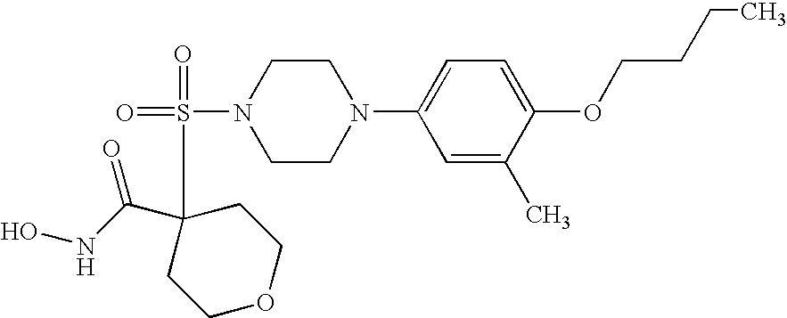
C1COCCC1(C(=O)NO)S(=O)(=O)N1CCN(C2=CC=C(OCCCC)C(C)=C2)CC1
